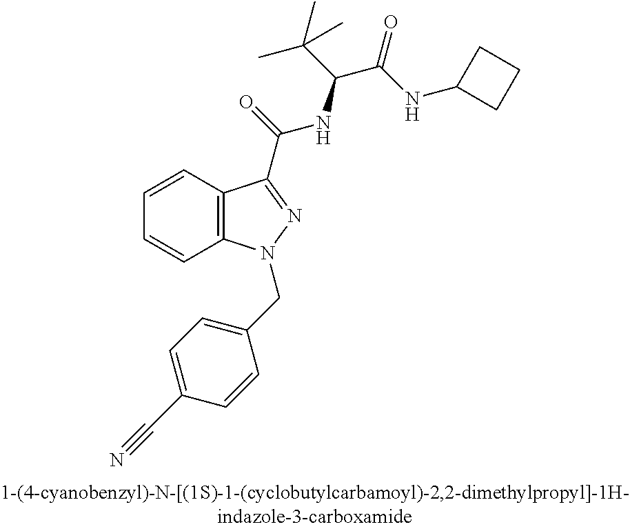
C1=CC2=C(C=C1)N(CC1=CC=C(C#N)C=C1)N=C2C(=O)NC(C(C)(C)C)C(=O)NC1CCC1
